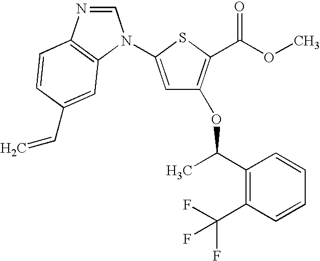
C1=NC2=C(N1C1=CC(OC(C3=C(C(F)(F)F)C=CC=C3)C)=C(C(OC)=O)S1)C=C(C=C)C=C2
